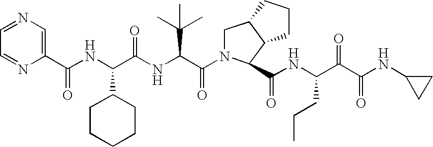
C1(C(NC(C(NC(C(N2CC3C(C2C(NC(C(C(NC2CC2)=O)=O)CCC)=O)CCC3)=O)C(C)(C)C)=O)C2CCCCC2)=O)=CN=CC=N1
